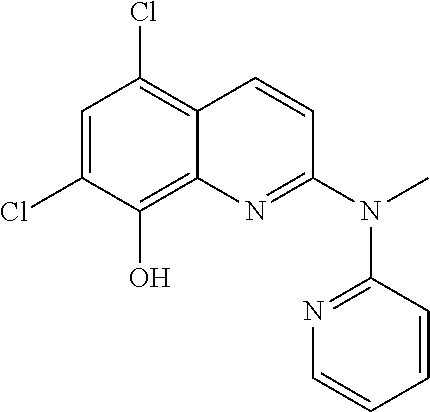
C1=C(Cl)C(O)=C2C(=C1Cl)C=CC(N(C)C1=NC=CC=C1)=N2
